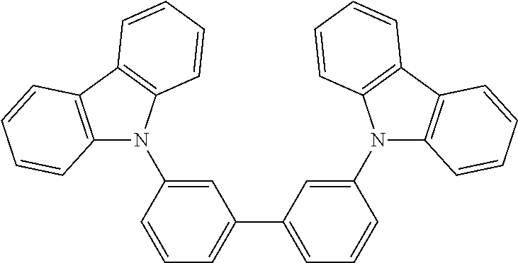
C1(C2=CC=CC(N3C4=C(C5=C3C=CC=C5)C=CC=C4)=C2)=CC=CC(N2C3=C(C4=C2C=CC=C4)C=CC=C3)=C1
